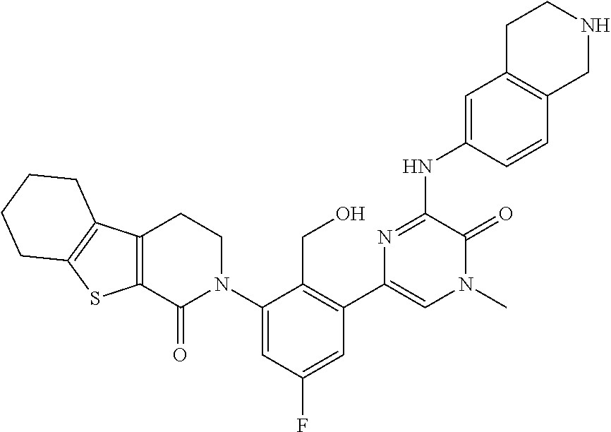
N(C1=NC(C2=C(CO)C(N3CCC4=C(C3=O)SC3=C4CCCC3)=CC(F)=C2)=CN(C)C1=O)C1=CC2=C(C=C1)CNCC2
